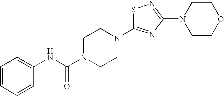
S1C(N2CCN(C(NC3=CC=CC=C3)=O)CC2)=NC(N2CCOCC2)=N1
